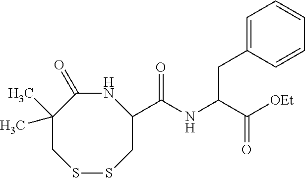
N1C(=O)C(C)(C)CSSCC1C(=O)NC(C([OEt])=O)CC1=CC=CC=C1
